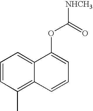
C1=CC(C)=C2C(=C1)C(OC([NHCH3])=O)=CC=C2
